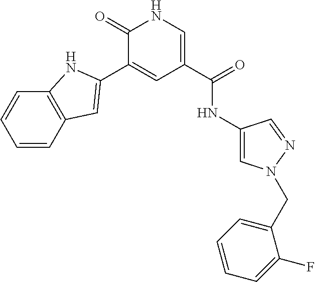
C1(=O)C(C2=CC3=C(C=CC=C3)N2)=CC(C(=O)NC2=CN(CC3=CC=CC=C3F)N=C2)=CN1
